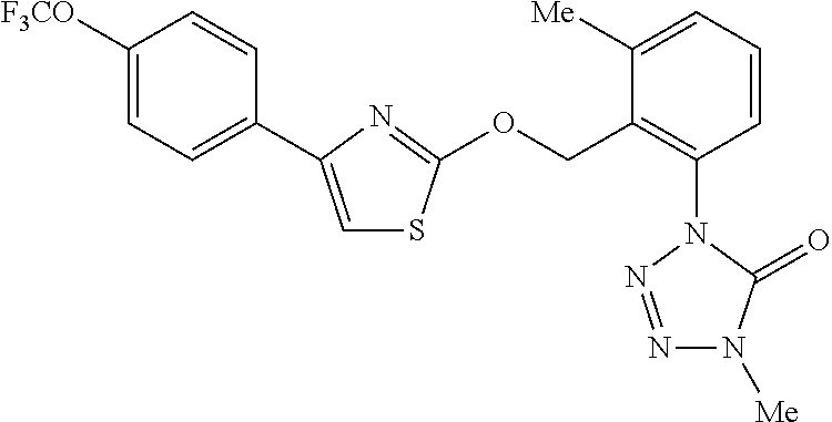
C1=C(C2=CC=C([F3CO])C=C2)N=C(OCC2=C(N3N=NN([Me])C3=O)C=CC=C2[Me])S1
